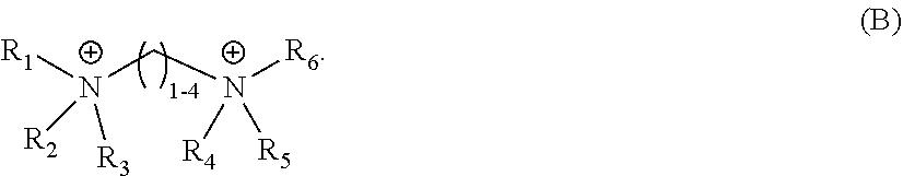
[R1][N+](C[N+]([R6])([R4])[R5])([R3])[R2]
